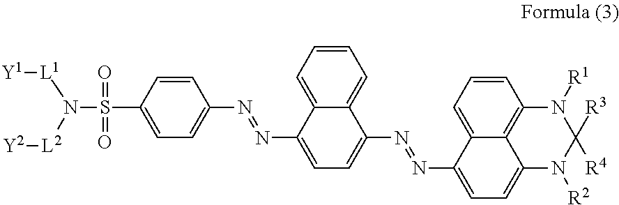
C12=C3C(=CC=C1)C(N=NC1=CC=C(N=NC4=CC=C(S(N([L1][Y1])[L2][Y2])(=O)=O)C=C4)C4=CC=CC=C14)=CC=C3N([R2])C([R3])([R4])N2[R1]
